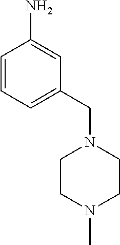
C1=CC=C(CN2CCN(C)CC2)C=C1N
